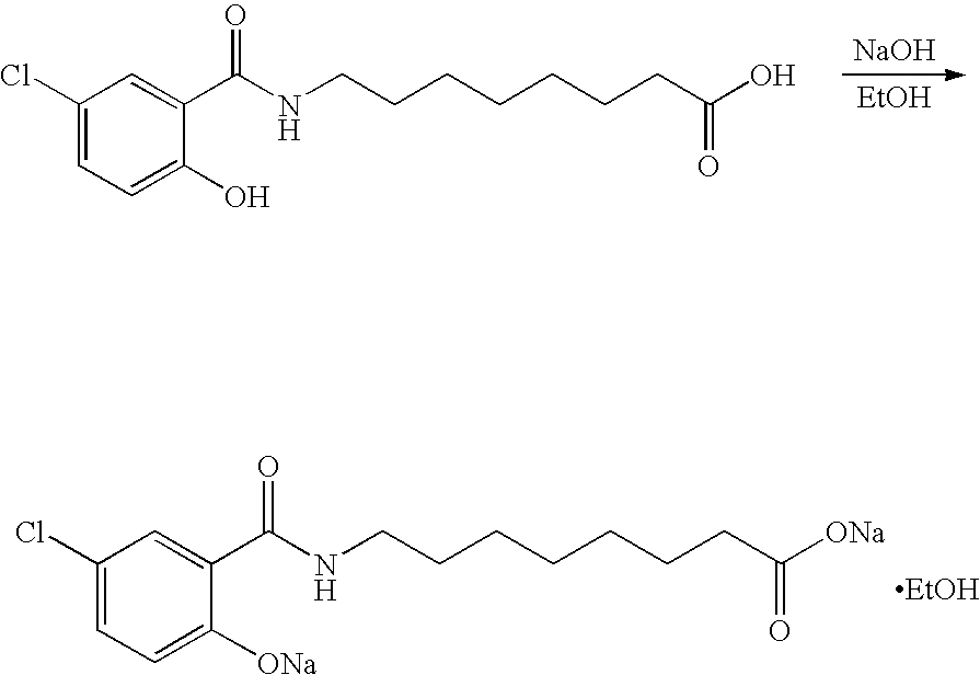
[NaOH].[EtOH].C1(Cl)=CC=C(O)C(C(NCCCCCCCC(O)=O)=O)=C1.C1(Cl)=CC=C([ONa])C(C(NCCCCCCCC([ONa])=O)=O)=C1.[EtOH]
